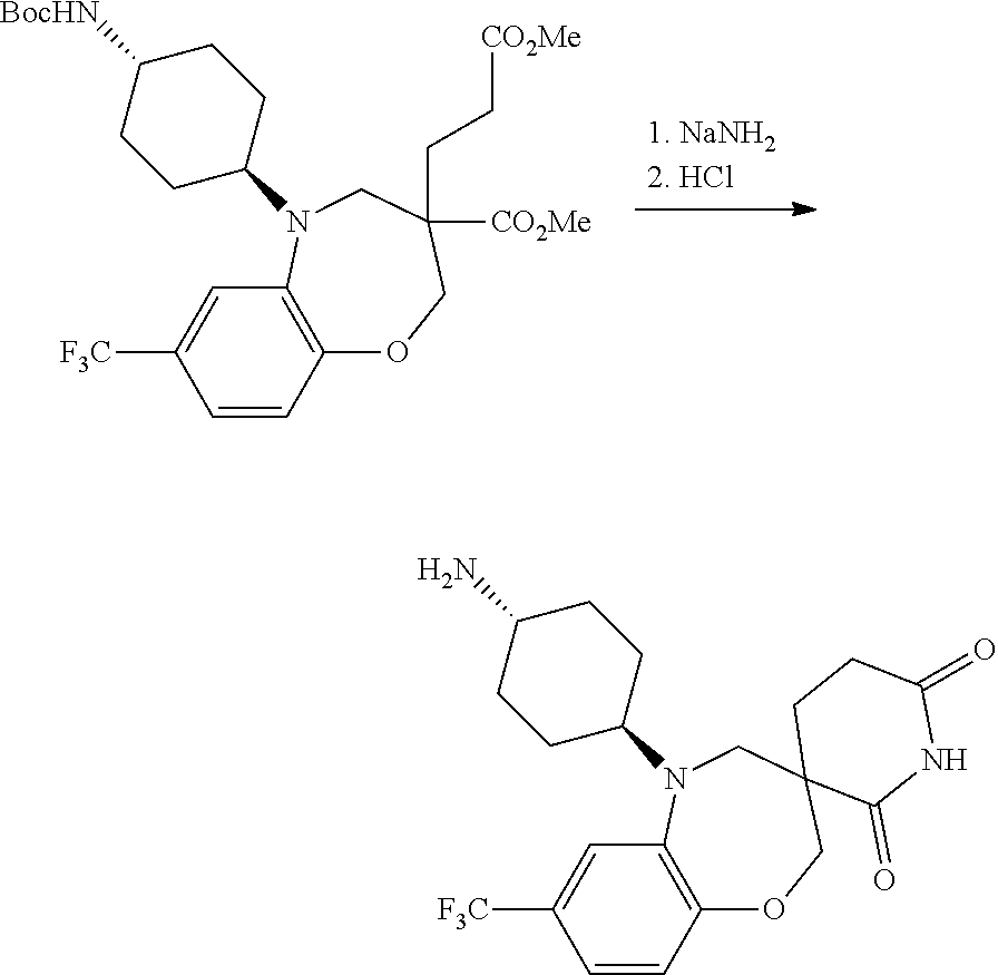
C12=C(C=C([F3C])C=C1)N(C1CCC([BocHN])CC1)CC(CC[CO2Me])([CO2Me])CO2.C12=C(C=C([F3C])C=C1)N(C1CCC(N)CC1)CC1(CO2)C(=O)NC(=O)CC1
